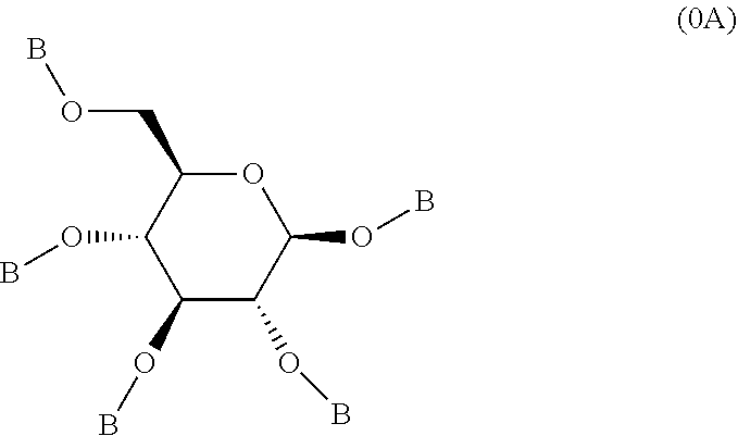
C1(OB)C(OB)C(OB)OC(COB)C1OB
